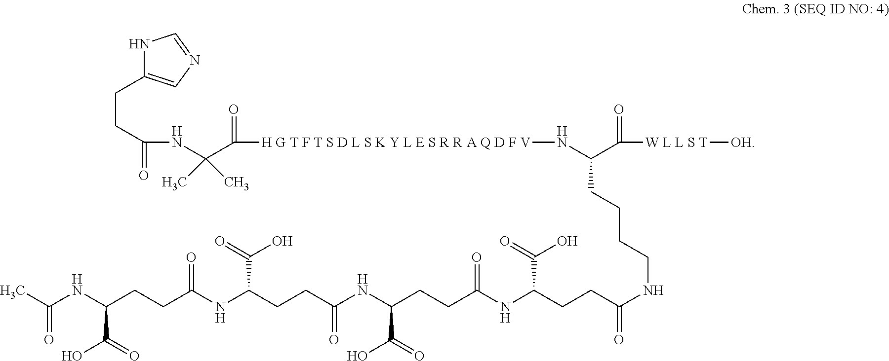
N1C(CCC(=O)NC(C([H G T F T S D L S K Y L E S R R A Q D F V]NC(CCCCNC(CCC(NC(CCC(NC(CCC(NC(CCC(C(O)=O)NC(=O)C)=O)C(=O)O)=O)C(=O)O)=O)C(=O)O)=O)C(=O)[W L L S T][OH])=O)(C)C)=CN=C1
